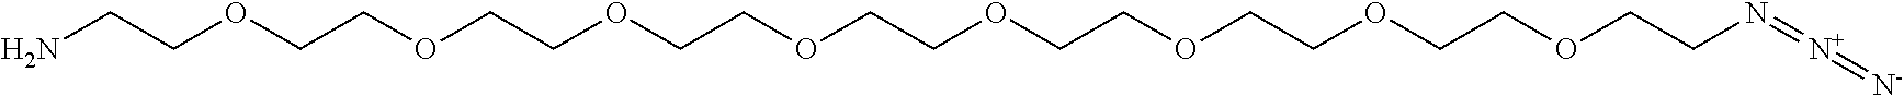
C(COCCOCCOCCN=[N+]=[N-])OCCOCCOCCOCCOCCN
